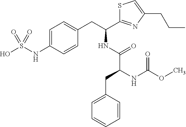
C1=C(NS(O)(=O)=O)C=CC(CC(C2=NC(CCC)=CS2)NC(C(NC(OC)=O)CC2=CC=CC=C2)=O)=C1
